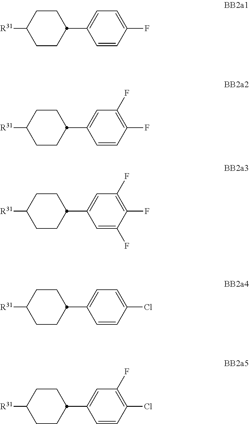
C1CC(C2=CC=C(F)C=C2)CCC1[R31].C1CC(C2=CC(F)=C(F)C=C2)CCC1[R31].C1CC(C2=CC(F)=C(F)C(F)=C2)CCC1[R31].C1CC(C2=CC=C(Cl)C=C2)CCC1[R31].C1CC(C2=CC(F)=C(Cl)C=C2)CCC1[R31]
